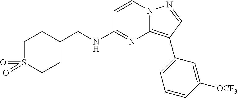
C1=CN2C(=C(C3=CC=CC([OCF3])=C3)C=N2)N=C1NCC1CCS(=O)(=O)CC1
